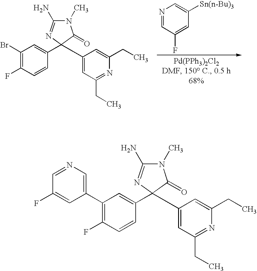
N1(C)C(N)=NC(C2=CC(C3=CN=CC(F)=C3)=C(F)C=C2)(C2=CC(CC)=NC(CC)=C2)C1=O.N1(C)C(N)=NC(C2=CC(Br)=C(F)C=C2)(C2=CC(CC)=NC(CC)=C2)C1=O.N1=CC(F)=CC([Sn(n-Bu)3])=C1
